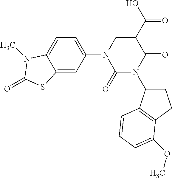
C1(=O)N(C2CCC3=C2C=CC=C3OC)C(=O)C(C(O)=O)=CN1C1=CC=C2C(=C1)SC(=O)N2C
